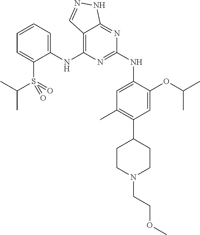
C1(NC2=C3C(=NC(NC4=CC(C)=C(C5CCN(CCOC)CC5)C=C4OC(C)C)=N2)NN=C3)=CC=CC=C1S(=O)(=O)C(C)C
